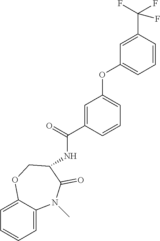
C1=C2C(=CC=C1)N(C)C(=O)C(NC(=O)C1=CC(OC3=CC=CC(C(F)(F)F)=C3)=CC=C1)CO2
